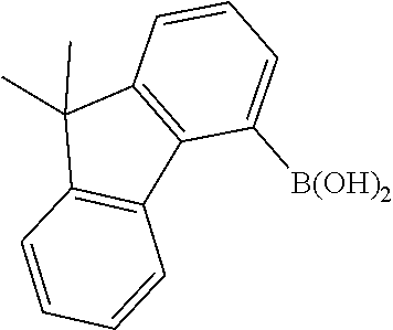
C12=C(C=CC=C1)C(C)(C)C1=C2C([B(OH)2])=CC=C1
